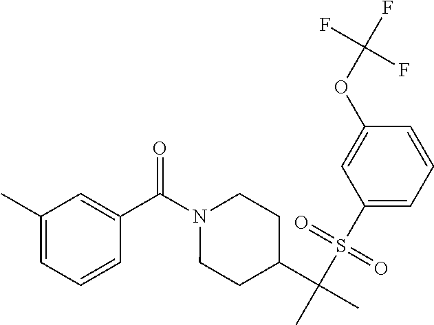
C1(C)=CC=CC(C(N2CCC(C(C)(S(C3=CC=CC(OC(F)(F)F)=C3)(=O)=O)C)CC2)=O)=C1
